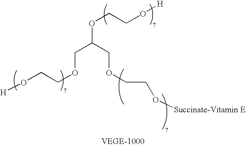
[H]OCCOCC(COCCO[Succinate-Vitamin E])OCCO[H]
